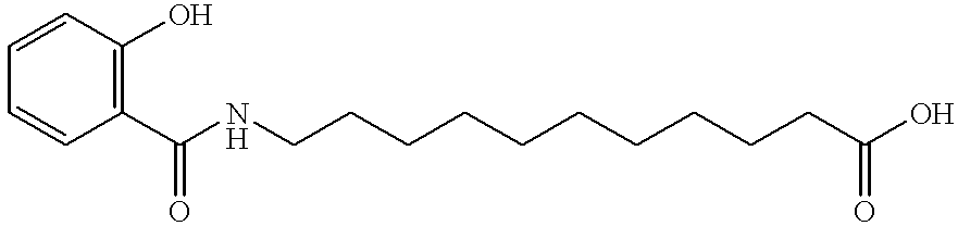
C1=CC(C(NCCCCCCCCCCC(=O)O)=O)=C(O)C=C1
